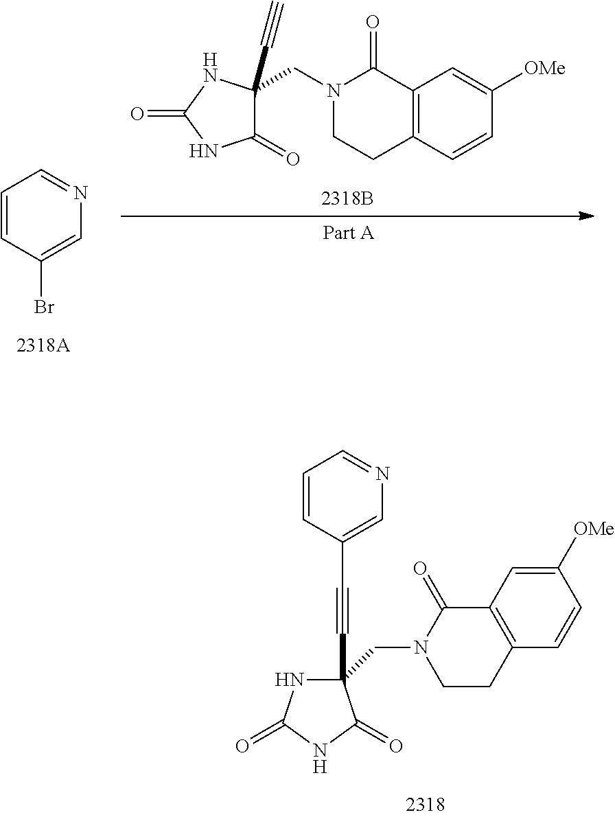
C1(C#CC2=CN=CC=C2)(CN2CCC3=C(C2=O)C=C([OMe])C=C3)NC(=O)NC1=O.C1=CC(Br)=CN=C1.C12=C(C=CC([OMe])=C1)CCN(CC1(C#C)C(=O)NC(=O)[HN]1)C2=O
